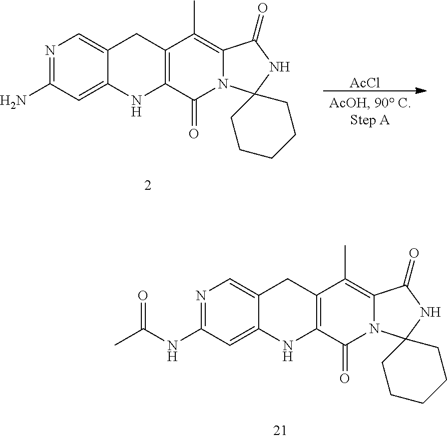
N1=C(N)C=C2C(=C1)CC1=C(N2)C(=O)N2C(=C1C)C(=O)NC21CCCCC1.[AcCl].N1=C(NC(C)=O)C=C2C(=C1)CC1=C(N2)C(=O)N2C(=C1C)C(=O)NC21CCCCC1
